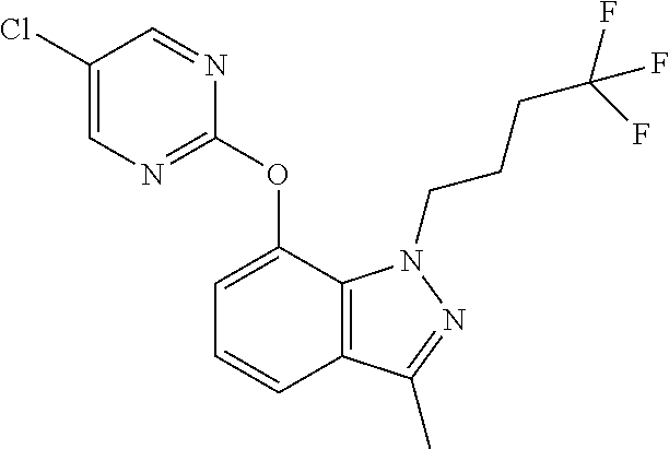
C1(Cl)=CN=C(OC2=CC=CC3=C2N(CCCC(F)(F)F)N=C3C)N=C1
